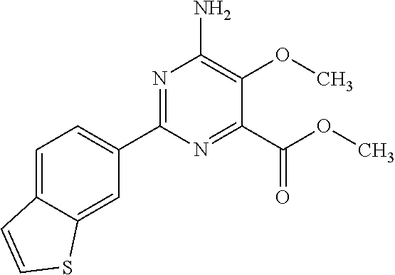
C1(C2=CC=C3C(=C2)SC=C3)=NC(N)=C(OC)C(C(=O)OC)=N1
